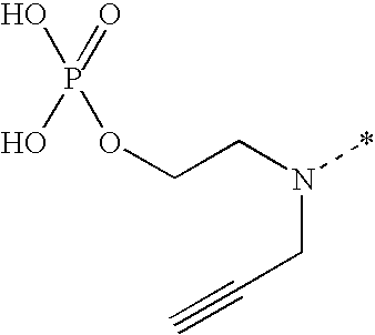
OP(O)(=O)OCCN(*)CC#C
